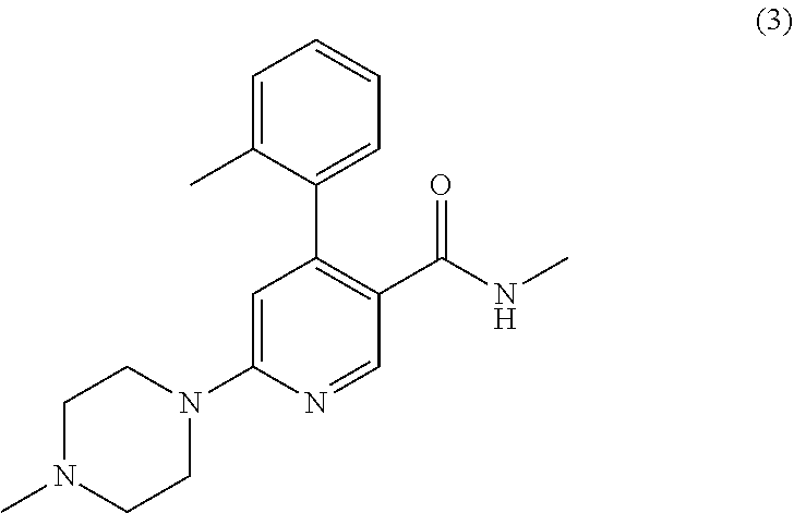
C1CN(C)CCN1C1=CC(C2=CC=CC=C2C)=C(C(=O)NC)C=N1
